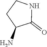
NC1C(=O)NCC1
